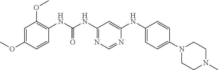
C1=C(OC)C=CC(NC(=O)NC2=NC=NC(NC3=CC=C(N4CCN(C)CC4)C=C3)=C2)=C1OC
